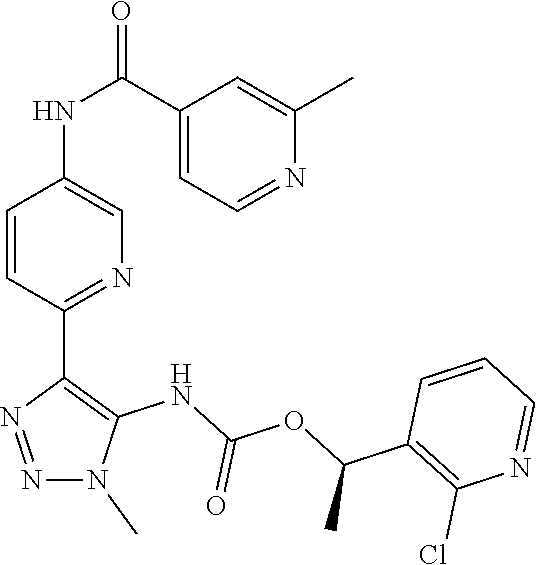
N1(C)C(NC(OC(C2=C(Cl)N=CC=C2)C)=O)=C(C2=NC=C(NC(C3=CC=NC(C)=C3)=O)C=C2)N=N1
